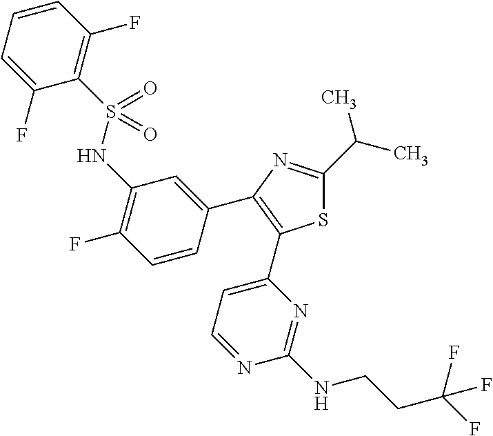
C1(F)=CC=CC(F)=C1S(NC1=C(F)C=CC(C2=C(C3=CC=NC(NCCC(F)(F)F)=N3)SC(C(C)C)=N2)=C1)(=O)=O
